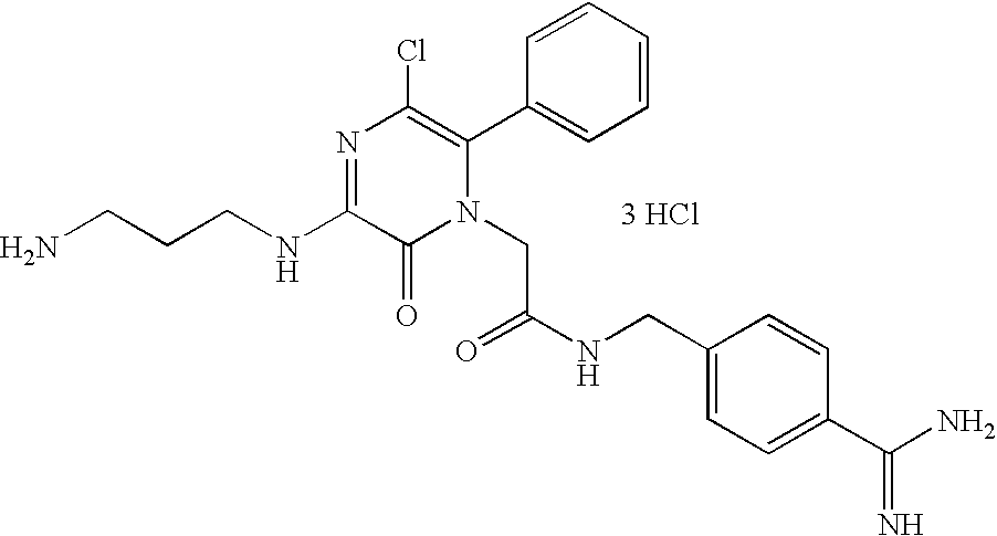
[3 HCl].C(CCNC1=NC(Cl)=C(C2=CC=CC=C2)N(CC(NCC2=CC=C(C(=N)N)C=C2)=O)C1=O)N
